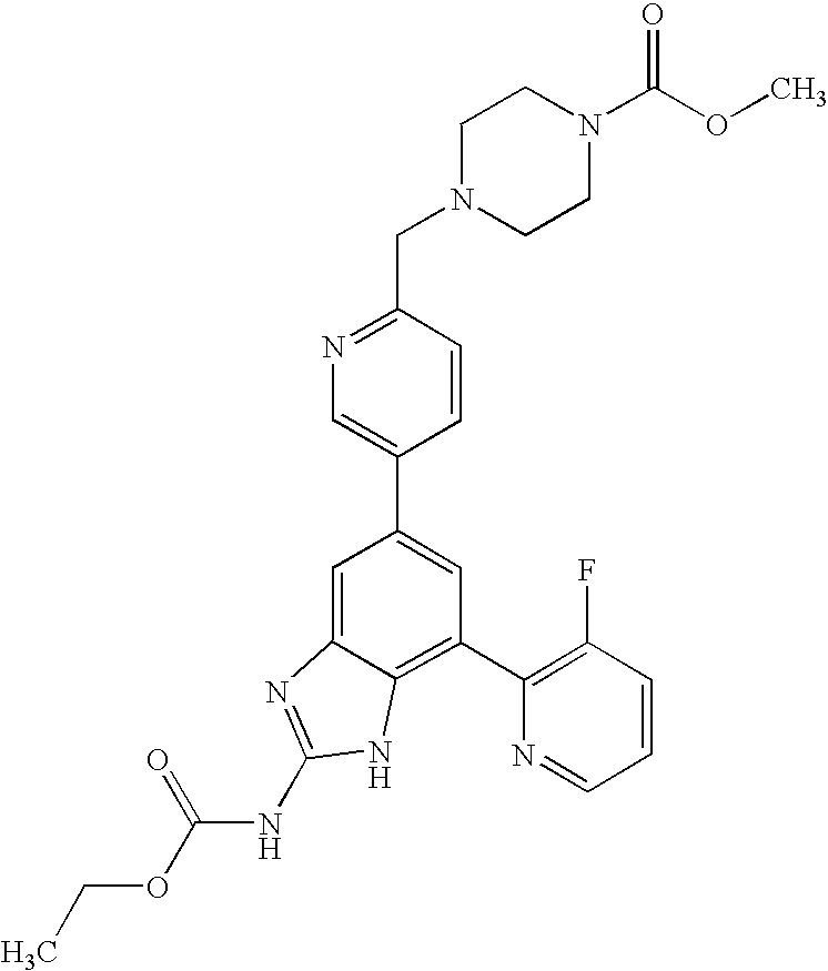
CCOC(NC1=NC2=CC(C3=CN=C(CN4CCN(C(OC)=O)CC4)C=C3)=CC(C3=C(F)C=CC=N3)=C2N1)=O
